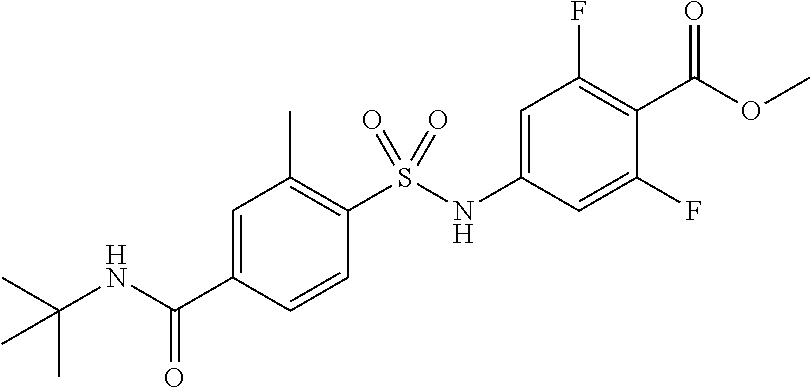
C1=C(C(NC(C)(C)C)=O)C=CC(S(NC2=CC(F)=C(C(OC)=O)C(F)=C2)(=O)=O)=C1C
